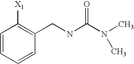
C1=CC=CC(CNC(N(C)C)=O)=C1[X1]
